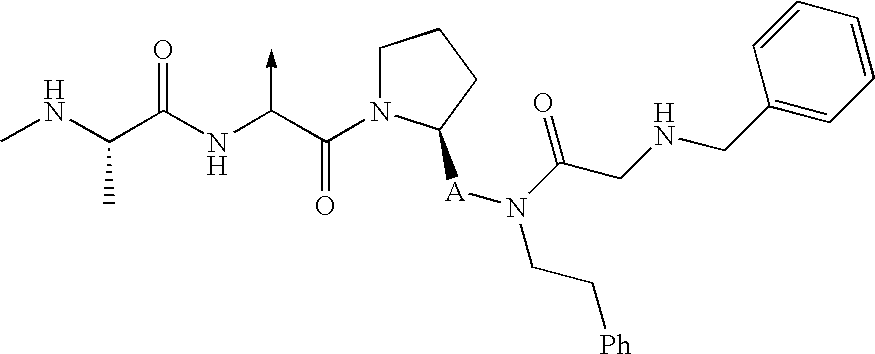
C(NC)(C(NC(C(N1CCCC1[A]N(CC[Ph])C(CNCC1=CC=CC=C1)=O)=O)->C)=O)C
